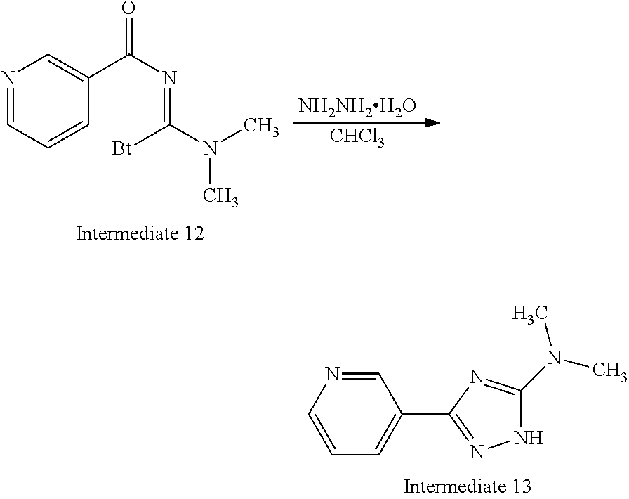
C1=NC=CC=C1C1=NNC(N(C)C)=N1.[Bt]C(N(C)C)=NC(=O)C1=CN=CC=C1.[NH2NH2H2O].[CHCl3]
